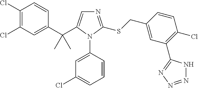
C1(C(C2=CN=C(SCC3=CC(C4=NN=NN4)=C(Cl)C=C3)N2C2=CC(Cl)=CC=C2)(C)C)=CC(Cl)=C(Cl)C=C1
